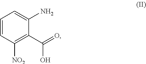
C1=CC([NO2])=C(C(O)=O)C(N)=C1
